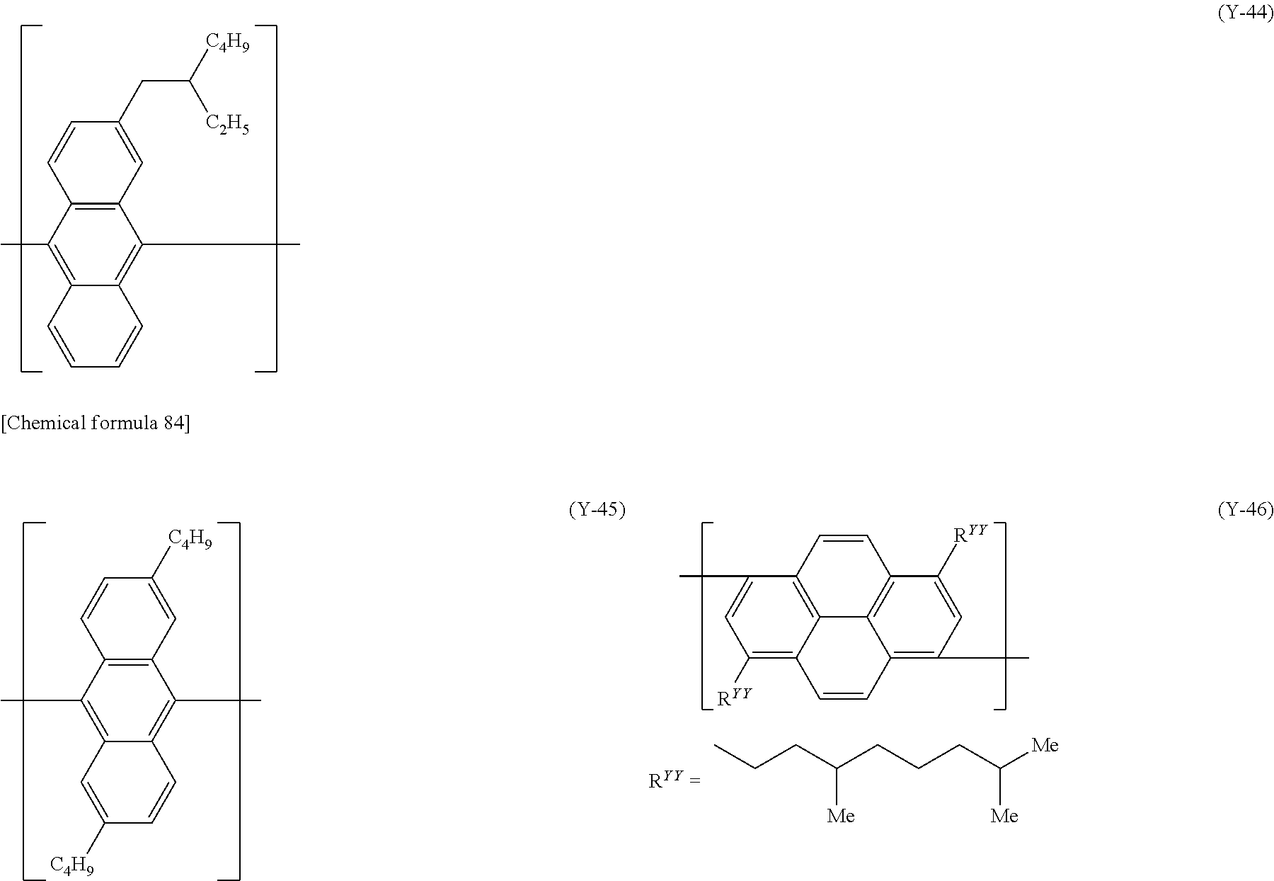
C1(C)=C2C(=C(C)C3=C1C=CC(CC([C4H9])[C2H5])=C3)C=CC=C2.C1(C)=C2C(=C(C)C3=C1C=CC([C4H9])=C3)C=CC([C4H9])=C2.C1([RYY])=C2C3=C(C(C)=C1)C=CC1=C3C(=C(C)C=C1[RYY])C=C2.CCCC(CCCC([Me])[Me])[Me]
